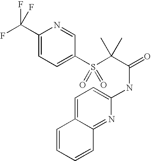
C1(C(F)(F)F)=CC=C(S(C(C(=O)NC2=CC=C3C(=N2)C=CC=C3)(C)C)(=O)=O)C=N1
